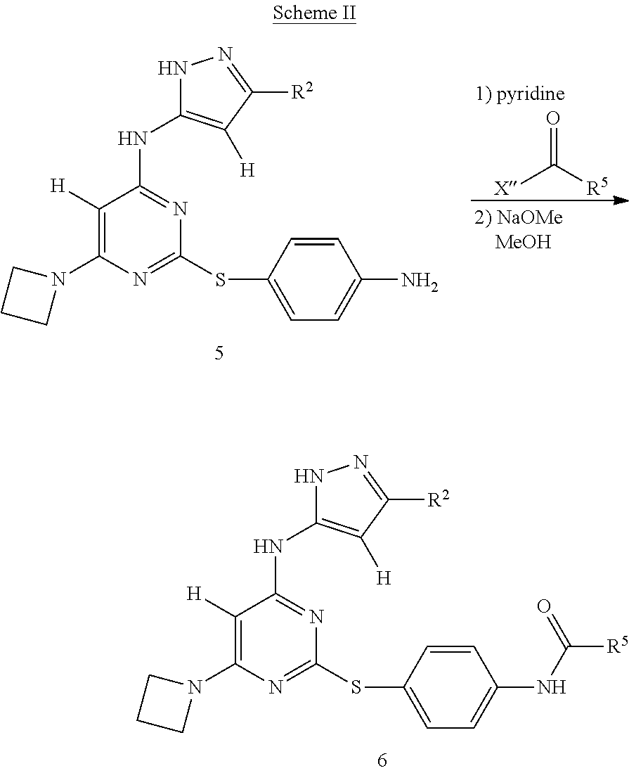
C1([H])=C(N2CCC2)N=C(SC2=CC=C(NC([R5])=O)C=C2)N=C1NC1=C([H])C([R2])=NN1.C1([H])=C(N2CCC2)N=C(SC2=CC=C(N)C=C2)N=C1NC1=C([H])C([R2])=NN1.[X]C([R5])=O
